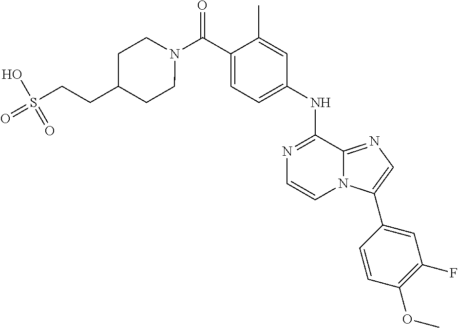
C1(C)=CC(NC2=NC=CN3C2=NC=C3C2=CC(F)=C(OC)C=C2)=CC=C1C(N1CCC(CCS(=O)(=O)O)CC1)=O
